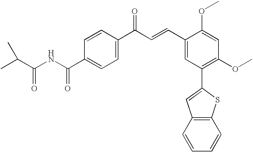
C1=CC(C(C=CC2=CC(C3=CC4=C(S3)C=CC=C4)=C(OC)C=C2OC)=O)=CC=C1C(=O)NC(C(C)C)=O
